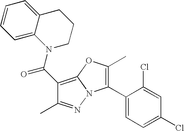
C1(C(N2C3=CC=CC=C3CCC2)=O)=C2N(N=C1C)C(C1=CC=C(Cl)C=C1Cl)=C(C)O2
